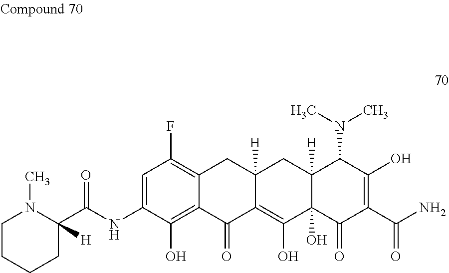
C1CCCC(C(NC2=CC(F)=C3C(=C2O)C(=O)C2=C(O)C4(O)C([H])(CC2([H])C3)C(N(C)C)C(O)=C(C(N)=O)C4=O)=O)([H])N1C
